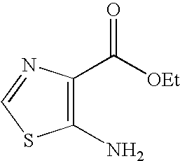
C1(N)=C(C([OEt])=O)N=CS1
